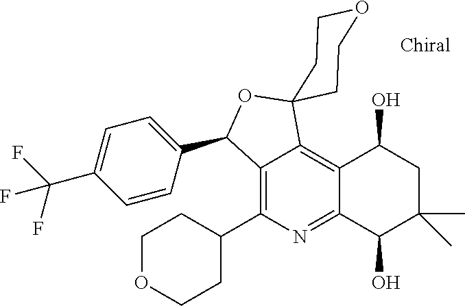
C12=C(C3CCOCC3)N=C3C(=C1C1(OC2C2=CC=C(C(F)(F)F)C=C2)CCOCC1)C(O)CC(C)(C)C3O
